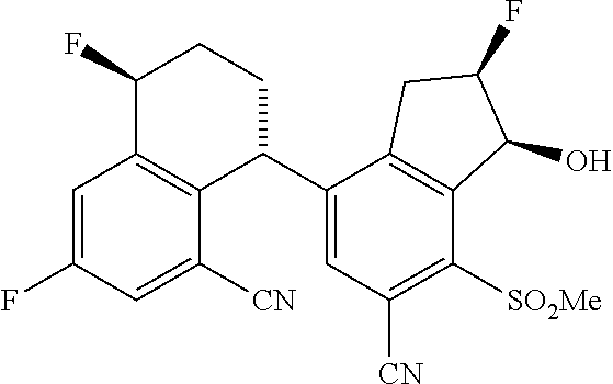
C1=C(F)C=C([CN])C2=C1C(F)CCC2C1=CC([CN])=C([SO2Me])C2=C1CC(F)C2O
